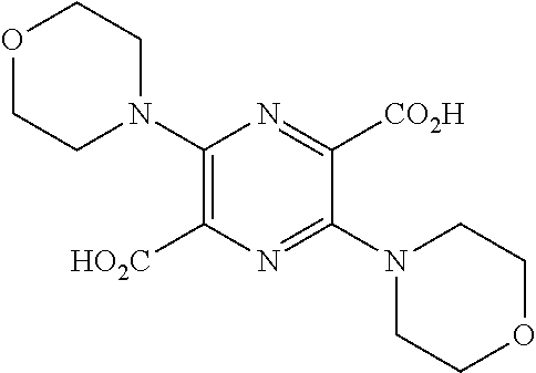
C1(N2CCOCC2)=C([HO2C])N=C(N2CCOCC2)C([CO2H])=N1
